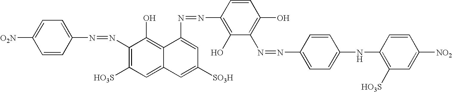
[O2N]C1=CC=C(N=NC2=C([HO3S])C=C3C(=C2O)C(N=NC2=C(O)C(N=NC4=CC=C(NC5=C([HO3S])C=C([NO2])C=C5)C=C4)=C(O)C=C2)=CC([SO3H])=C3)C=C1
